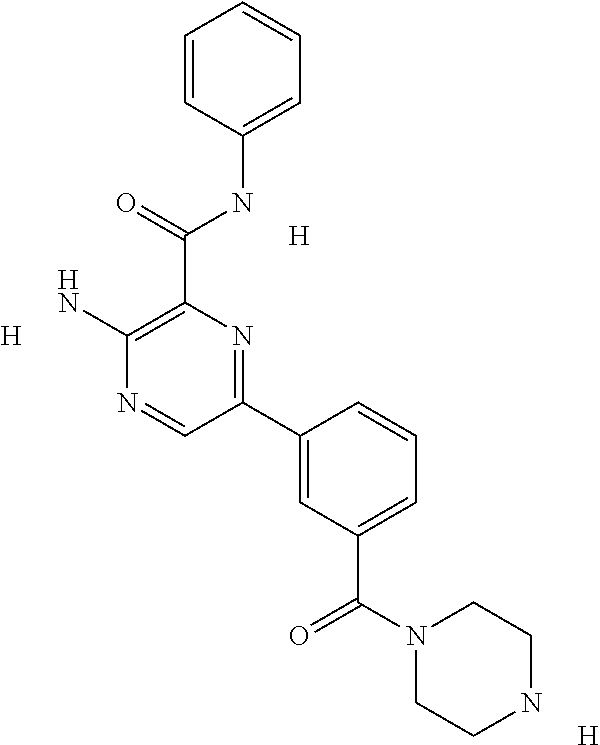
[H].C1(C(NC2=CC=CC=C2)=O)=C(N)N=CC(C2=CC(C(N3CCNCC3)=O)=CC=C2)=N1.[H].[H]
